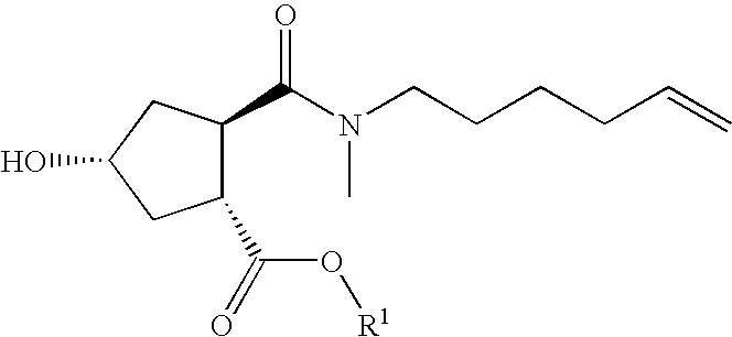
C1(C(=O)O[R1])CC(O)CC1C(N(CCCCC=C)C)=O
